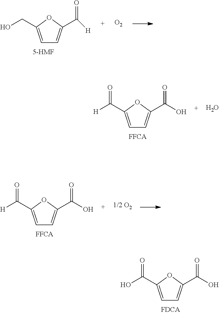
C1=C(C(O)=O)OC(C(=O)O)=C1.C1=C(CO)OC(C(=O)[H])=C1.[O2].C1=C(C([H])=O)OC(C(=O)O)=C1.O.C1=C(C([H])=O)OC(C(=O)O)=C1
